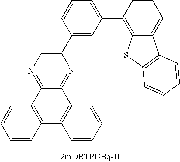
C1=CC=CC2=C1C1=NC=C(C3=CC(C4=C5C(=CC=C4)C4=C(S5)C=CC=C4)=CC=C3)N=C1C1=C2C=CC=C1
